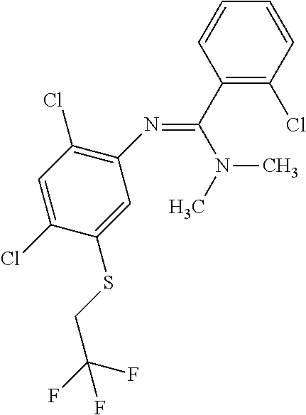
C1(N=C(C2=C(Cl)C=CC=C2)N(C)C)=C(Cl)C=C(Cl)C(SCC(F)(F)F)=C1
